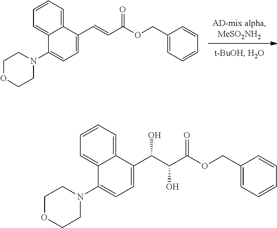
C1(COC(C=CC2=CC=C(N3CCOCC3)C3=CC=CC=C32)=O)=CC=CC=C1.C1(COC(=O)C(C(C2=CC=C(N3CCOCC3)C3=CC=CC=C32)O)O)=CC=CC=C1
